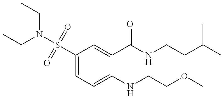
CCN(CC)S(C1=CC=C(NCCOC)C(C(=O)NCCC(C)C)=C1)(=O)=O
